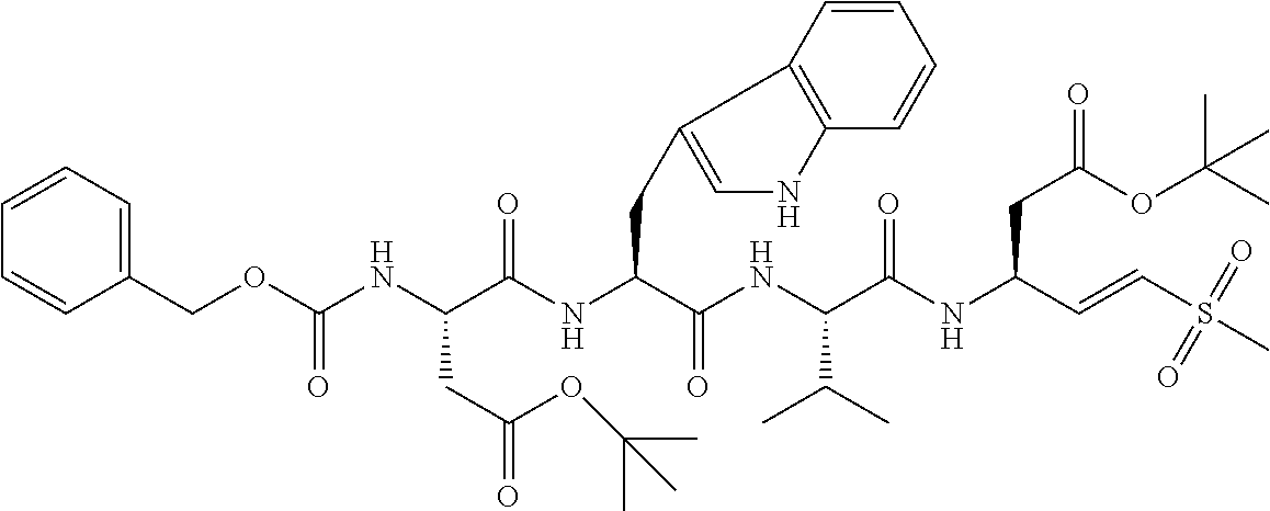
N(C(C(NC(C(NC(C=CS(C)(=O)=O)CC(=O)OC(C)(C)C)=O)C(C)C)=O)CC1=CNC2=C1C=CC=C2)C(C(NC(OCC1=CC=CC=C1)=O)CC(=O)OC(C)(C)C)=O
